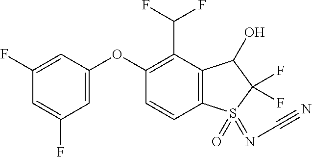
C1(F)=CC(OC2=C(C(F)F)C3=C(C=C2)S(=O)(=NC#N)C(F)(F)C3O)=CC(F)=C1
